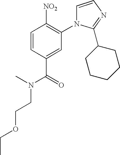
C1=CC(C(=O)N(CCOCC)C)=CC(N2C=CN=C2C2CCCCC2)=C1[NO2]
